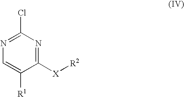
C1([X][R2])=NC(Cl)=NC=C1[R1]
